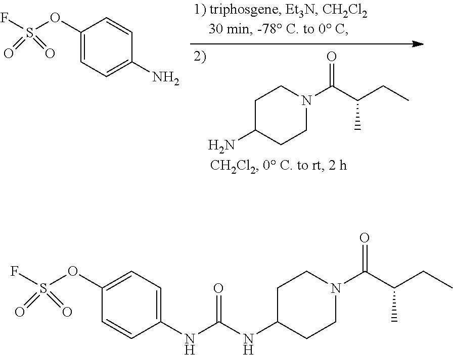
C1C(N)CCN(C(=O)C(CC)C)C1.C1(OS(F)(=O)=O)=CC=C(N)C=C1.C1(OS(F)(=O)=O)=CC=C(NC(=O)NC2CCN(C(=O)C(CC)C)CC2)C=C1
